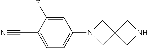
C1=C(F)C(C#N)=CC=C1N1CC2(C1)CNC2
